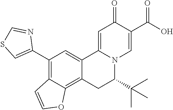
O=C1C(C(O)=O)=CN2C(=C1)C1=CC(C3=CSC=N3)=C3C(=C1CC2C(C)(C)C)OC=C3
